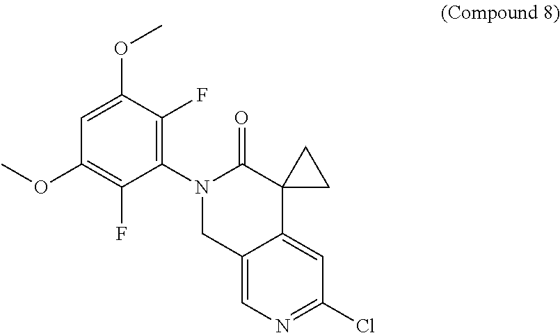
C1=C(OC)C(F)=C(N2C(=O)C3(CC3)C3=CC(Cl)=NC=C3C2)C(F)=C1OC
